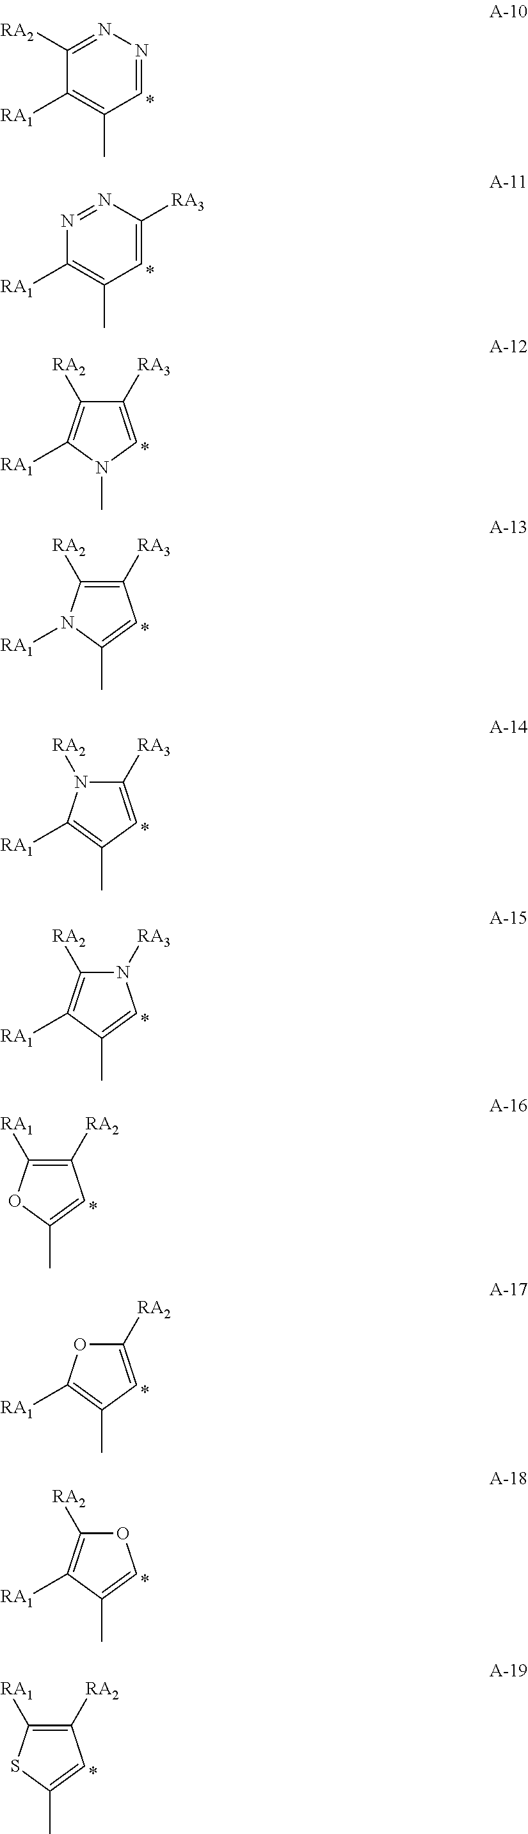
N1=NC([RA1])=C(C)C=C1[RA3].C1([RA3])=CN(C)C([RA1])=C1[RA2].C1([RA3])=C([RA2])N([RA1])C(C)=C1.C1([RA3])=CC(C)=C([RA1])N1[RA2].N1([RA3])C([RA2])=C([RA1])C(C)=C1.C1([RA2])=C([RA1])OC(C)=C1.C1([RA2])=CC(C)=C([RA1])O1.O1C([RA2])=C([RA1])C(C)=C1.C1([RA2])=C([RA1])SC(C)=C1.N1=C([RA2])C([RA1])=C(C)C=N1
